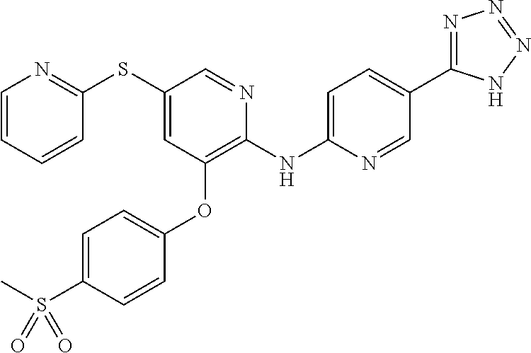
C1(NC2=CC=C(C3=NN=NN3)C=N2)=C(OC2=CC=C(S(C)(=O)=O)C=C2)C=C(SC2=NC=CC=C2)C=N1
